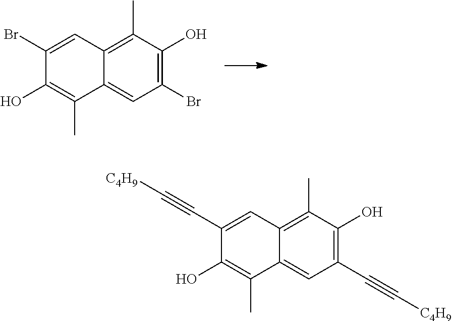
C1(Br)=C(O)C(C)=C2C(=C1)C(C)=C(O)C(Br)=C2.C1(C#C[C4H9])=C(O)C(C)=C2C(=C1)C(C)=C(O)C(C#C[C4H9])=C2
